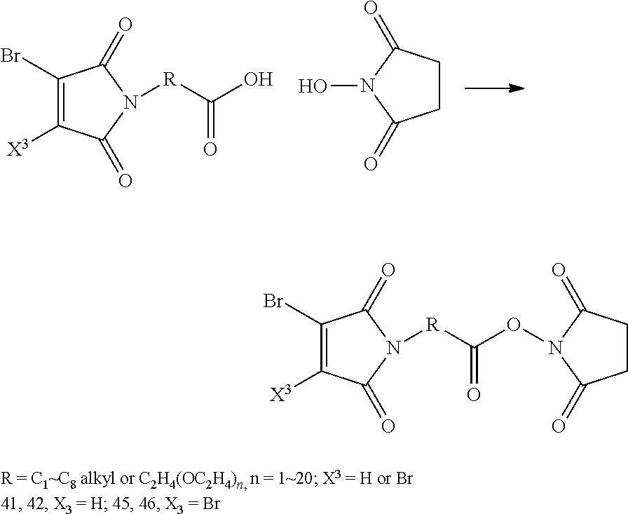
C1(Br)=C([X3])C(=O)N([R]C(O)=O)C1=O.C1CC(=O)N(O)C1=O.C1(Br)=C([X3])C(=O)N([R]C(ON2C(=O)CCC2=O)=O)C1=O
